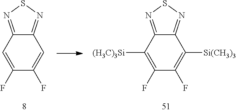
C1(F)=C([(H3C)3Si])C2=NSN=C2C([Si(CH3)3])=C1F.C1(F)=CC2=NSN=C2C=C1F
